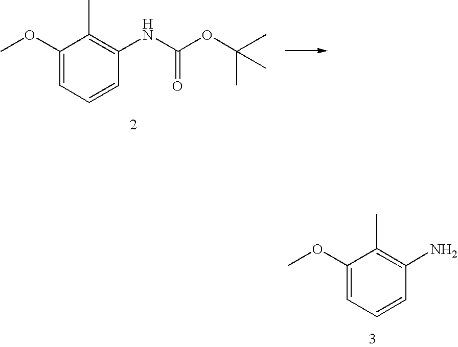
C1(OC)=CC=CC(N)=C1C.C1(OC)=CC=CC(NC(OC(C)(C)C)=O)=C1C
